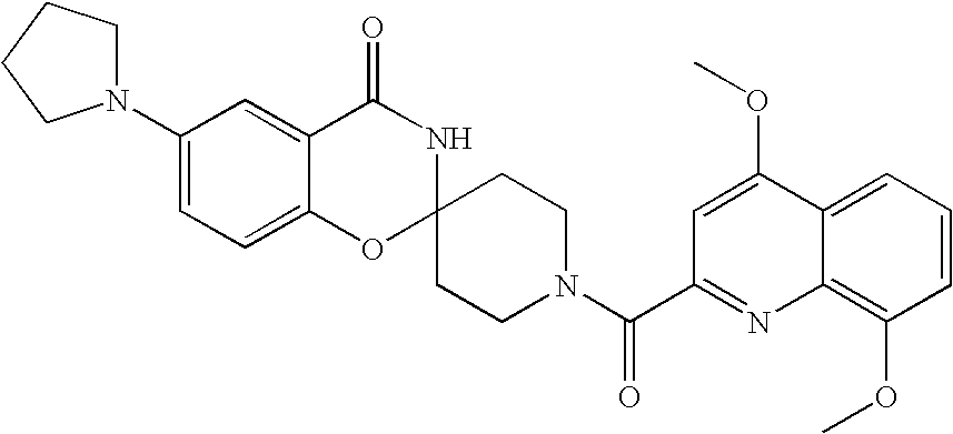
C1(N2CCCC2)=CC=C2C(=C1)C(=O)NC1(O2)CCN(C(=O)C2=NC3=C(OC)C=CC=C3C(OC)=C2)CC1
